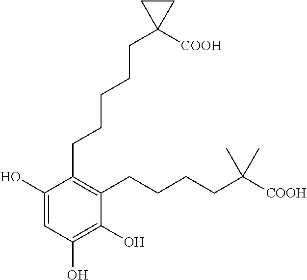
C1(O)=CC(O)=C(O)C(CCCCC([COOH])(C)C)=C1CCCCCC1([COOH])CC1
